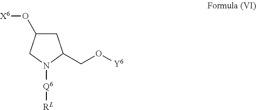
C1(O[X6])CC(CO[Y6])N([Q6][RL])C1
